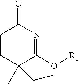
C1CC(CC)(C)C(O[R1])=NC1=O
